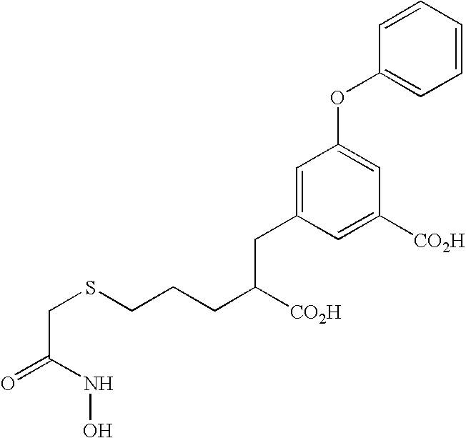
C(C(NO)=O)SCCCC([CO2H])CC1=CC(OC2=CC=CC=C2)=CC([CO2H])=C1
